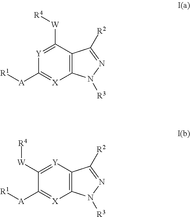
C12=C([X]=C([A][R1])[Y]=C1[W][R4])N([R3])N=C2[R2].C12=C([X]=C([A][R1])C([W][R4])=[Y]1)N([R3])N=C2[R2]
